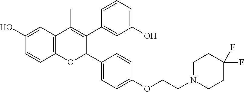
C12=C(C=C(O)C=C1)C(C)=C(C1=CC(O)=CC=C1)C(C1=CC=C(OCCN3CCC(F)(F)CC3)C=C1)O2
